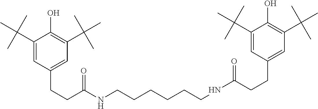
C1(C(C)(C)C)=CC(CCC(NCCCCCCNC(=O)CCC2=CC(C(C)(C)C)=C(O)C(C(C)(C)C)=C2)=O)=CC(C(C)(C)C)=C1O
